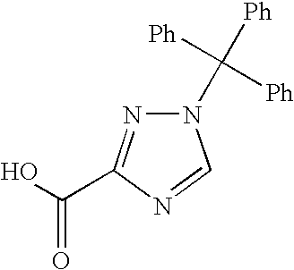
N1(C([Ph])([Ph])[Ph])N=C(C(O)=O)N=C1
